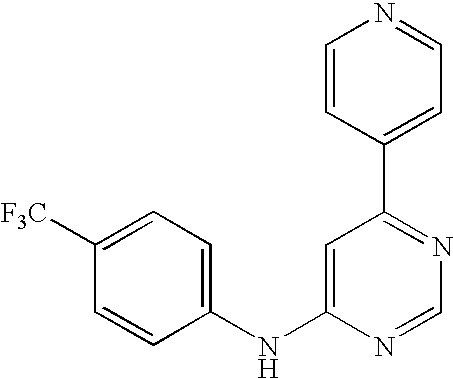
C1(NC2=CC(C3=CC=NC=C3)=NC=N2)=CC=C([F3C])C=C1
